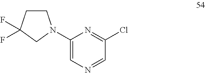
C1(N2CCC(F)(F)C2)=CN=CC(Cl)=N1
